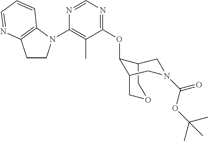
C1(N2CCC3=C2C=CC=N3)=C(C)C(OC2C3CN(C(OC(C)(C)C)=O)CC2COC3)=NC=N1
